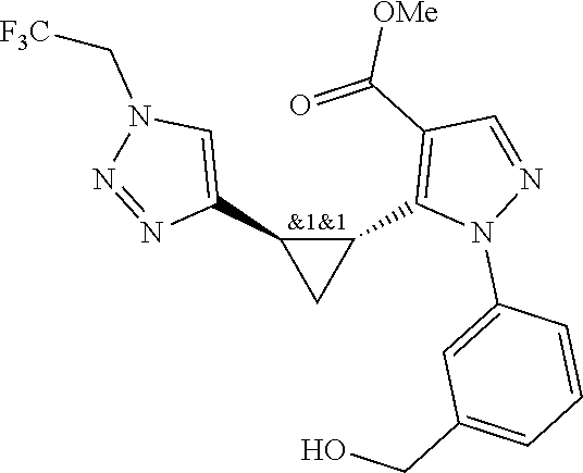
C1(C2=C(C(=O)[OMe])C=NN2C2=CC(CO)=CC=C2)C(C2=CN(C[F3C])N=N2)C1
